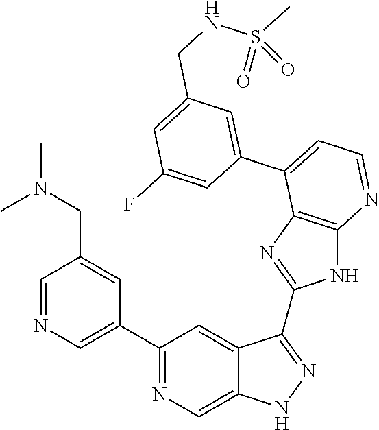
C1=NC=C(C2=NC=C3C(=C2)C(C2=NC4=C(N2)N=CC=C4C2=CC(CNS(C)(=O)=O)=CC(F)=C2)=NN3)C=C1CN(C)C
